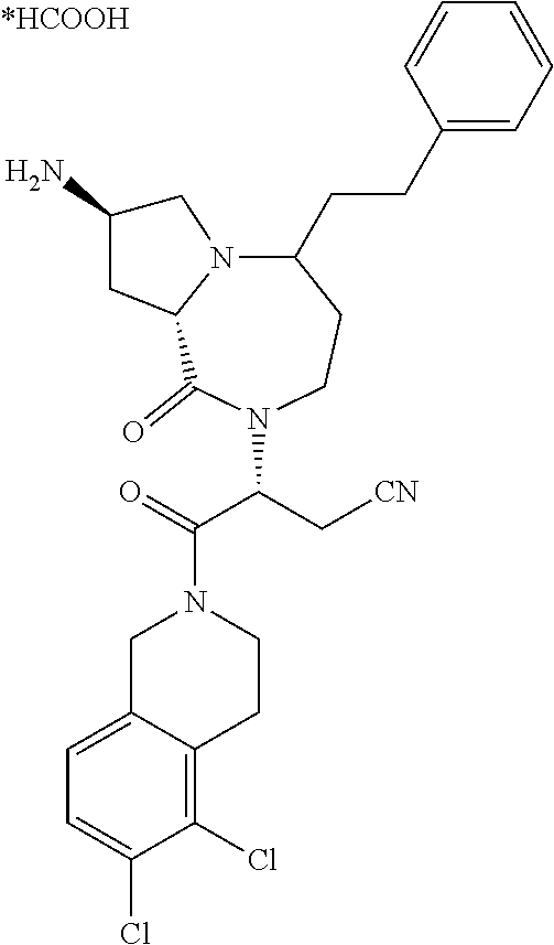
N12C(C(=O)N(C(C[CN])C(=O)N3CCC4=C(Cl)C(Cl)=CC=C4C3)CCC1CCC1=CC=CC=C1)CC(N)C2
